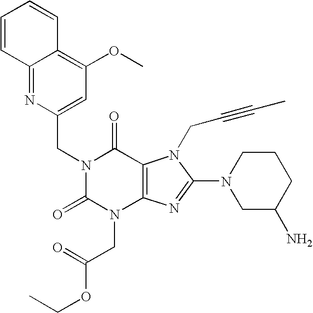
C12=NC(CN3C(=O)N(CC(OCC)=O)C4=C(C3=O)N(CC#CC)C(N3CC(N)CCC3)=N4)=CC(OC)=C1C=CC=C2
